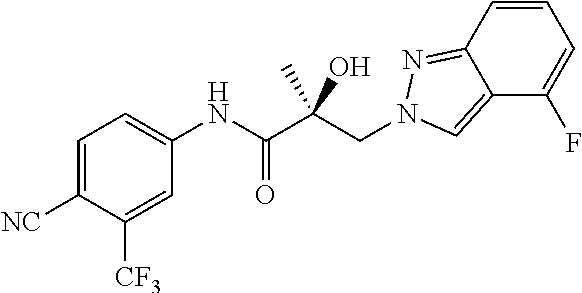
C1=C([NC])C([CF3])=CC(NC(C(CN2C=C3C(=N2)C=CC=C3F)(O)C)=O)=C1
